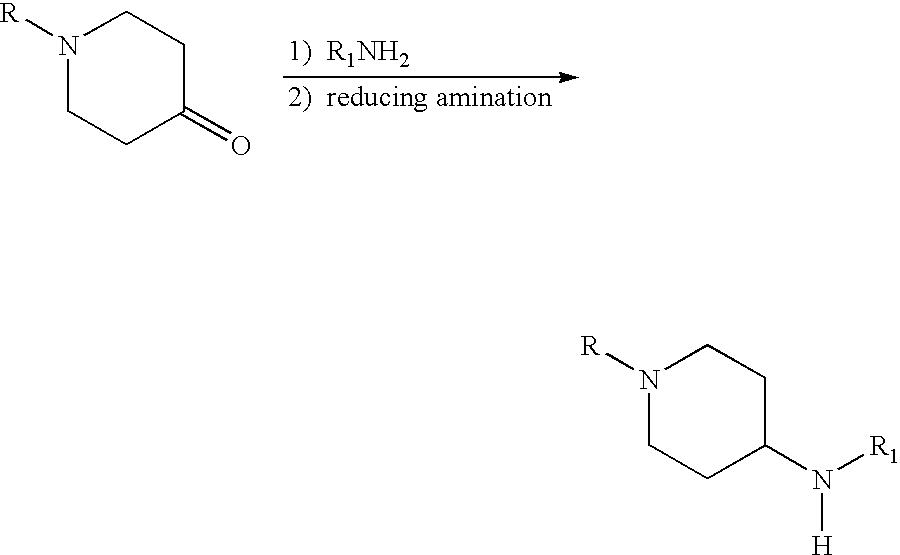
N1([R])CCC(N([R1])[H])CC1.N1([R])CCC(=O)CC1
